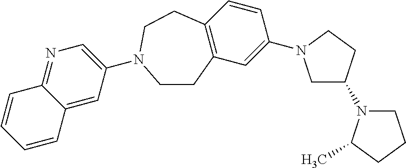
C1C(N2CCCC2C)CCN1C1=CC2=C(C=C1)CCN(C1=CN=C3C(=C1)C=CC=C3)CC2
